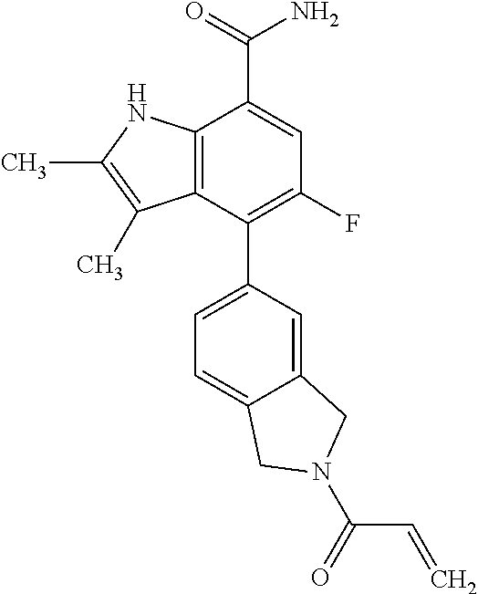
C1(C2=CC=C3C(=C2)CN(C(C=C)=O)C3)=C(F)C=C(C(=O)N)C2=C1C(C)=C(C)N2
